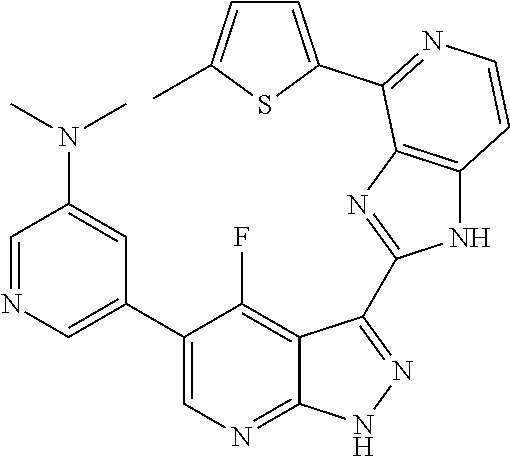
C1=NC=C(C2=CN=C3C(=C2F)C(C2=NC4=C(N2)C=CN=C4C2=CC=C(C)S2)=N[N H]3)C=C1N(C)C
